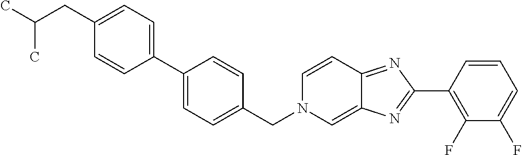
C1(CC(C)C)=CC=C(C2=CC=C(CN3C=C4C(=NC(C5=C(F)C(F)=CC=C5)=N4)C=C3)C=C2)C=C1
